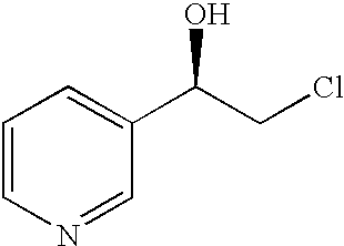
C1=CN=CC(C(CCl)O)=C1
